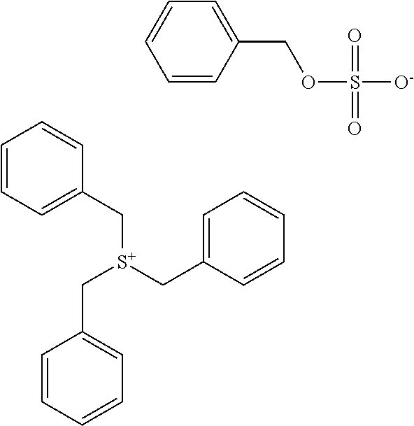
C1=CC=C(C[S+](CC2=CC=CC=C2)CC2=CC=CC=C2)C=C1.C1=CC(COS([O-])(=O)=O)=CC=C1
